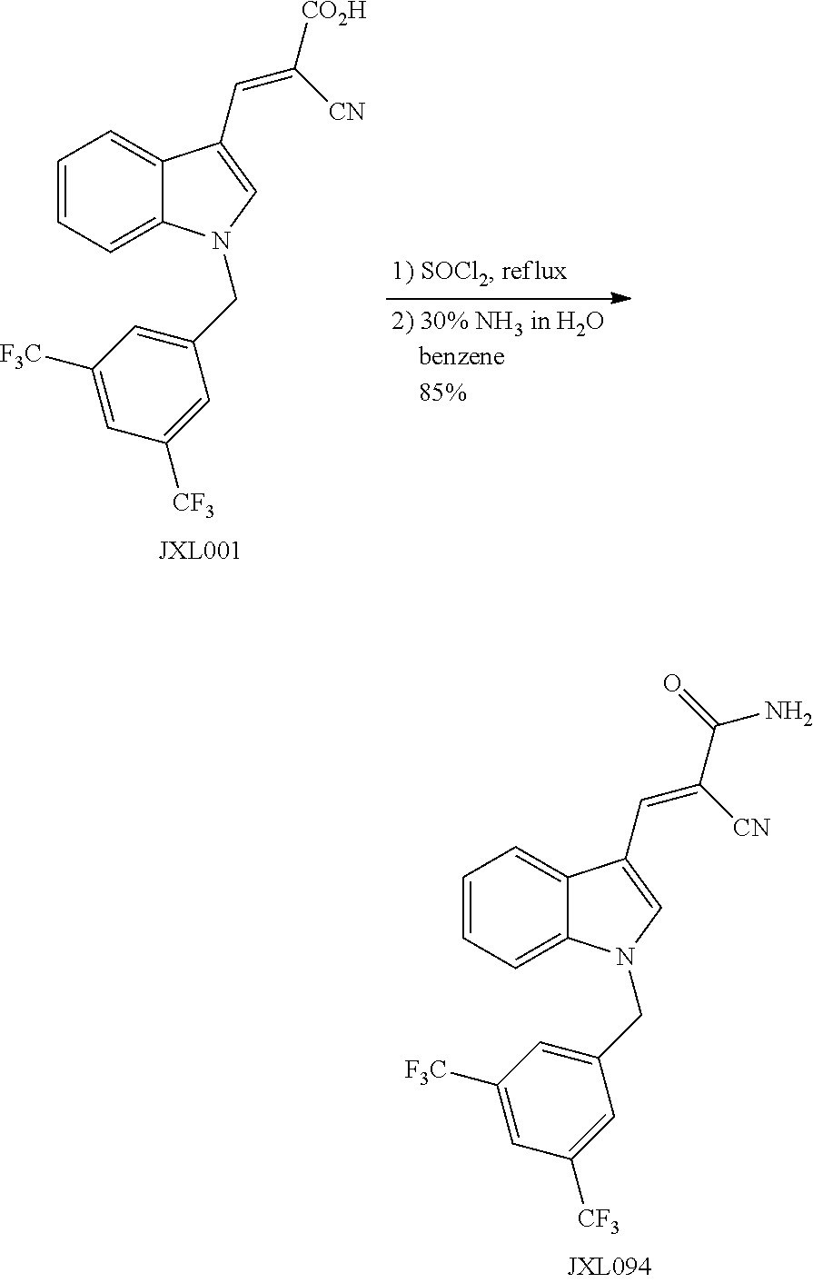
C1=CC=C2C(=C1)C(C=C([CO2H])[CN])=CN2CC1=CC([F3C])=CC([CF3])=C1.C1=CC=C2C(=C1)C(C=C(C(=O)N)[CN])=CN2CC1=CC([F3C])=CC([CF3])=C1
